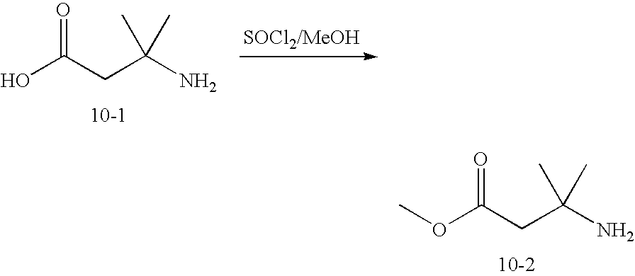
OC(CC(N)(C)C)=O.O(C(CC(N)(C)C)=O)C
